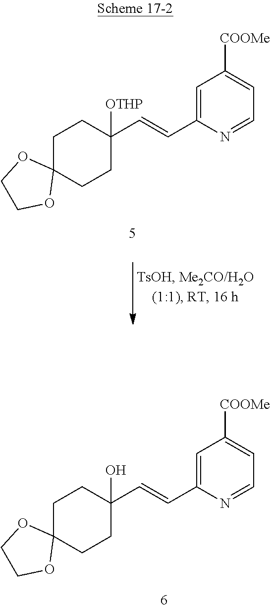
C1C2(CCC(C=CC3=CC([COOMe])=CC=N3)(O)C1)OCCO2.C1C2(CCC(C=CC3=CC([COOMe])=CC=N3)([OTHP])C1)OCCO2
